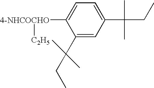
[4-NHCOCHO](C1=CC=C(C(C)(C)CC)C=C1C(C)(C)CC)[C2H5]
